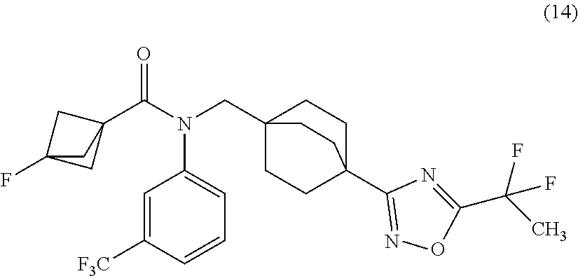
C1=C([F3C])C=CC=C1N(CC12CCC(C3=NOC(C(C)(F)F)=N3)(CC1)CC2)C(C12CC(F)(C1)C2)=O
